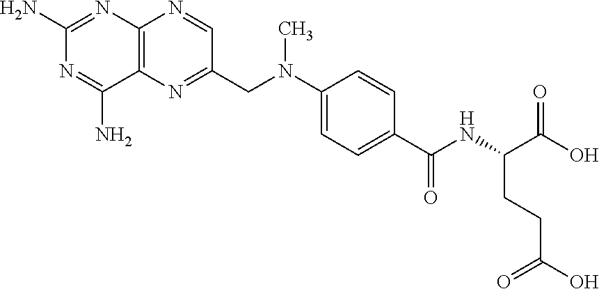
C12=C(N=C(CN(C3=CC=C(C(NC(C(O)=O)CCC(O)=O)=O)C=C3)C)C=N1)C(N)=NC(N)=N2
